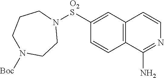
C1([O2S]N2CCCN([Boc])CC2)=CC2=C(C=C1)C(N)=NC=C2
